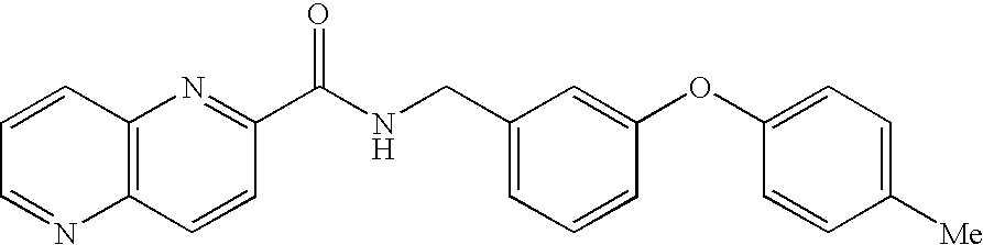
C12=C(N=C(C(NCC3=CC=CC(OC4=CC=C([Me])C=C4)=C3)=O)C=C1)C=CC=N2
